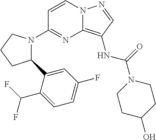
C1=CN2C(=C(NC(=O)N3CCC(O)CC3)C=N2)N=C1N1C(C2=CC(F)=CC=C2C(F)F)CCC1
